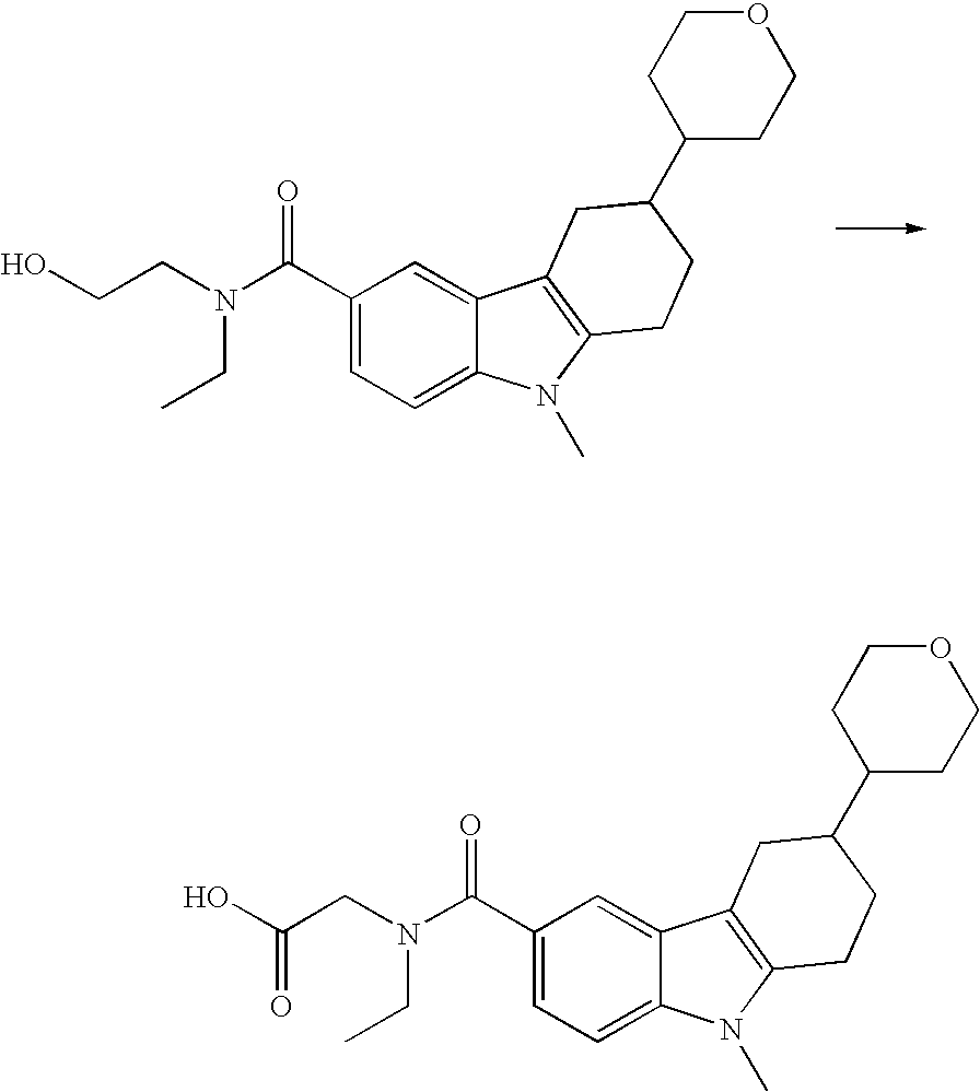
C1(C(N(CCO)CC)=O)=CC=C2C(=C1)C1=C(N2C)CCC(C2CCOCC2)C1.C1(C(N(CC(O)=O)CC)=O)=CC=C2C(=C1)C1=C(N2C)CCC(C2CCOCC2)C1
